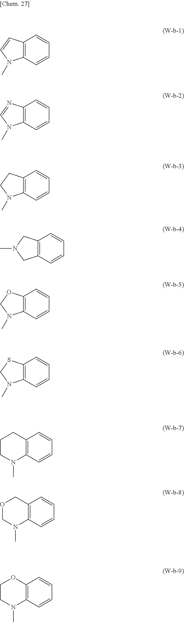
C12=C(C=CC=C1)N(C)C=C2.C12=C(C=CC=C1)N(C)C=N2.C12=C(C=CC=C1)N(C)CC2.C12=C(C=CC=C1)CN(C)C2.C12=C(C=CC=C1)N(C)CO2.C12=C(C=CC=C1)N(C)CS2.C12=C(C=CC=C1)N(C)CCC2.C12=C(C=CC=C1)N(C)COC2.C12=C(C=CC=C1)N(C)CCO2
